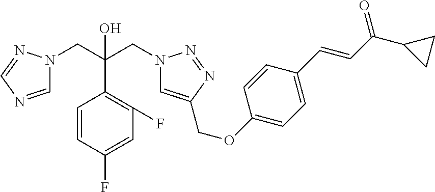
C(C1=C(F)C=C(F)C=C1)(CN1C=C(COC2=CC=C(C=CC(C3CC3)=O)C=C2)N=N1)(CN1C=NC=N1)O
